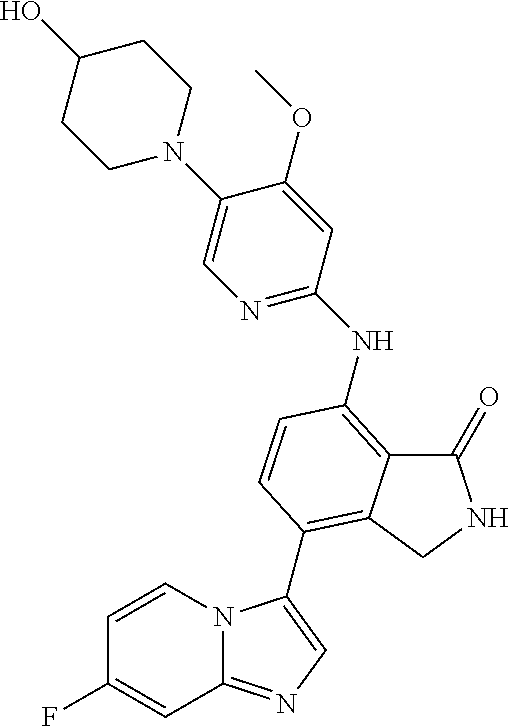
N12C(=NC=C1C1=C3C(=C(NC4=NC=C(N5CCC(O)CC5)C(OC)=C4)C=C1)C(=O)NC3)C=C(F)C=C2
